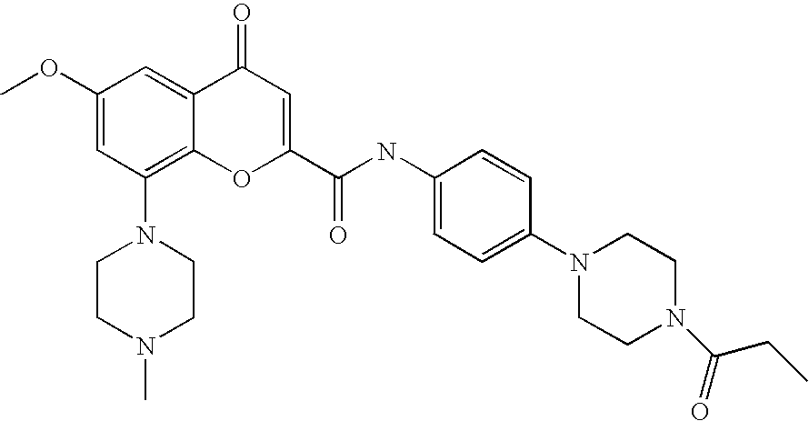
N1(C2=C3C(=CC(OC)=C2)C(=O)C=C(C(NC2=CC=C(N4CCN(C(=O)CC)CC4)C=C2)=O)O3)CCN(C)CC1
